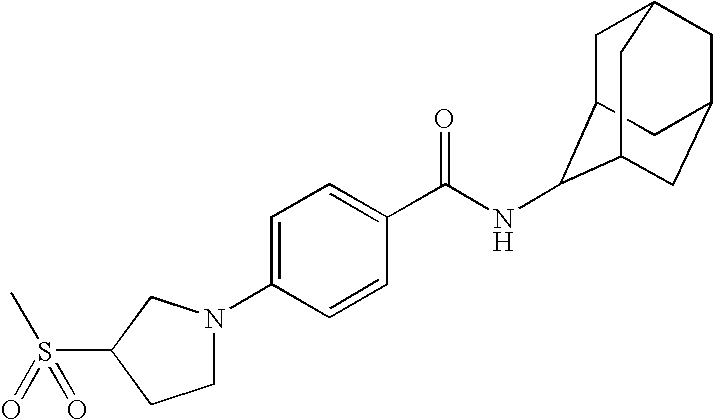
C1=C(N2CCC(S(=O)(C)=O)C2)C=CC(C(NC2C3CC4CC(CC2C4)C3)=O)=C1
